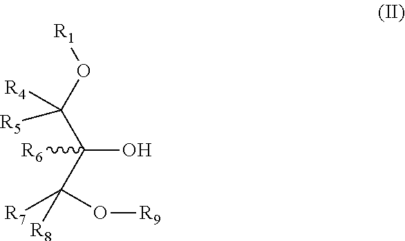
C(C(C([R7])(O[R9])[R8])(O)[R6])(O[R1])([R4])[R5]
